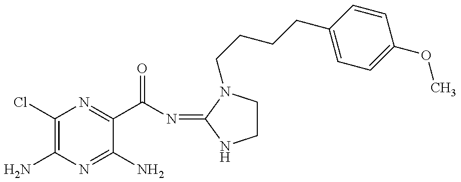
C1(Cl)=C(N)N=C(N)C(C(N=C2N(CCCCC3=CC=C(OC)C=C3)CCN2)=O)=N1
